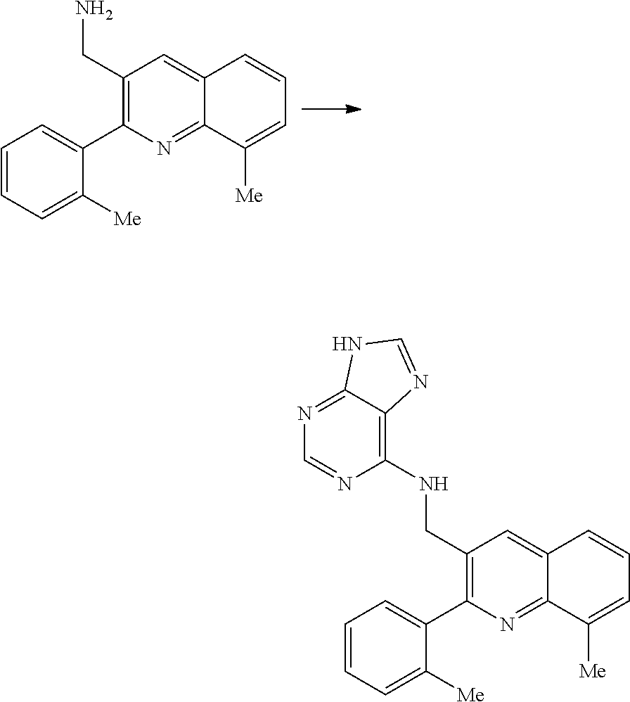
C1(CN)=C(C2=CC=CC=C2[Me])N=C2C(=C1)C=CC=C2[Me].C1(CNC2=C3C(=NC=N2)NC=N3)=C(C2=CC=CC=C2[Me])N=C2C(=C1)C=CC=C2[Me]
